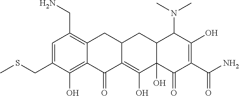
C1=C(CSC)C(O)=C2C(=C1CN)CC1C(=C(O)C3(O)C(C1)C(N(C)C)C(O)=C(C(N)=O)C3=O)C2=O
